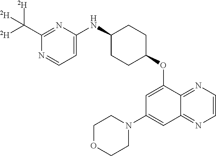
C1(C([D])([D])[D])=NC(NC2CCC(OC3=CC(N4CCOCC4)=CC4=NC=CN=C34)CC2)=CC=N1
